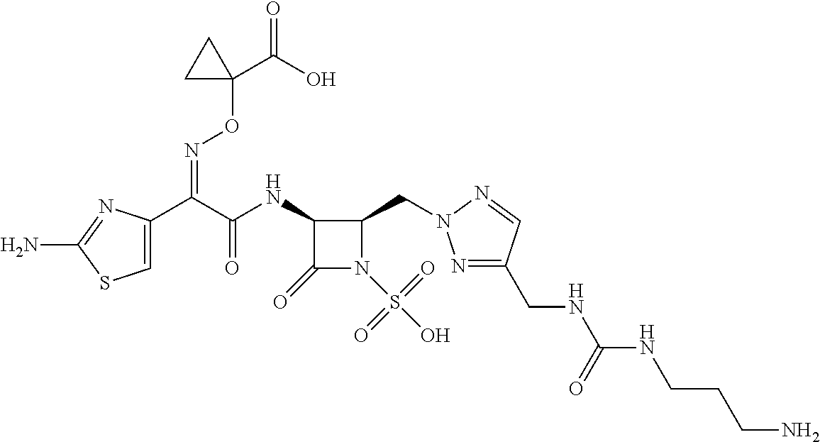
C1=C(C(C(NC2C(=O)N(S(O)(=O)=O)C2CN2N=C(CNC(NCCCN)=O)C=N2)=O)=NOC2(C(=O)O)CC2)N=C(N)S1
